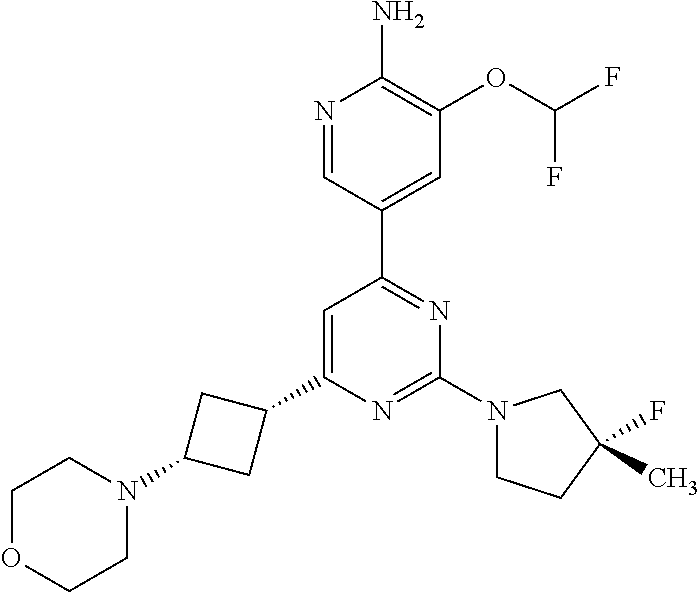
N1=CC(C2=NC(N3CCC(F)(C)C3)=NC(C3CC(N4CCOCC4)C3)=C2)=CC(OC(F)F)=C1N
